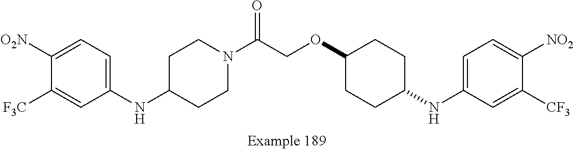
N(C1=CC=C([O2N])C([F3C])=C1)C1CCN(C(COC2CCC(NC3=CC=C([NO2])C([CF3])=C3)CC2)=O)CC1
